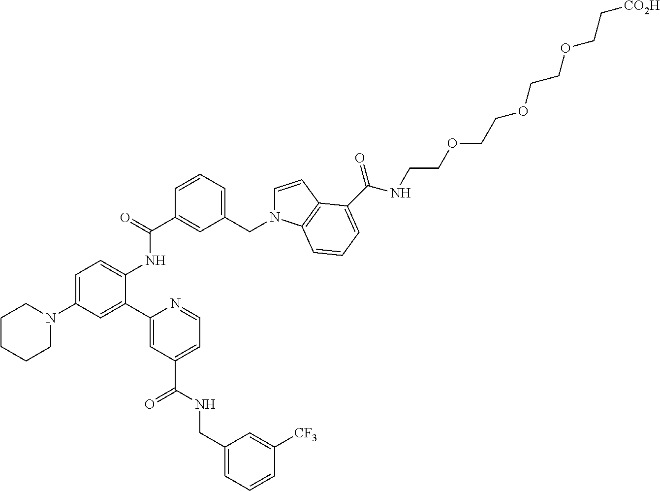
C1CCCN(C2=CC=C(NC(C3=CC(CN4C=CC5=C4C=CC=C5C(=O)NCCOCCOCCOCC[CO2H])=CC=C3)=O)C(C3=CC(C(NCC4=CC=CC([CF3])=C4)=O)=CC=N3)=C2)C1
